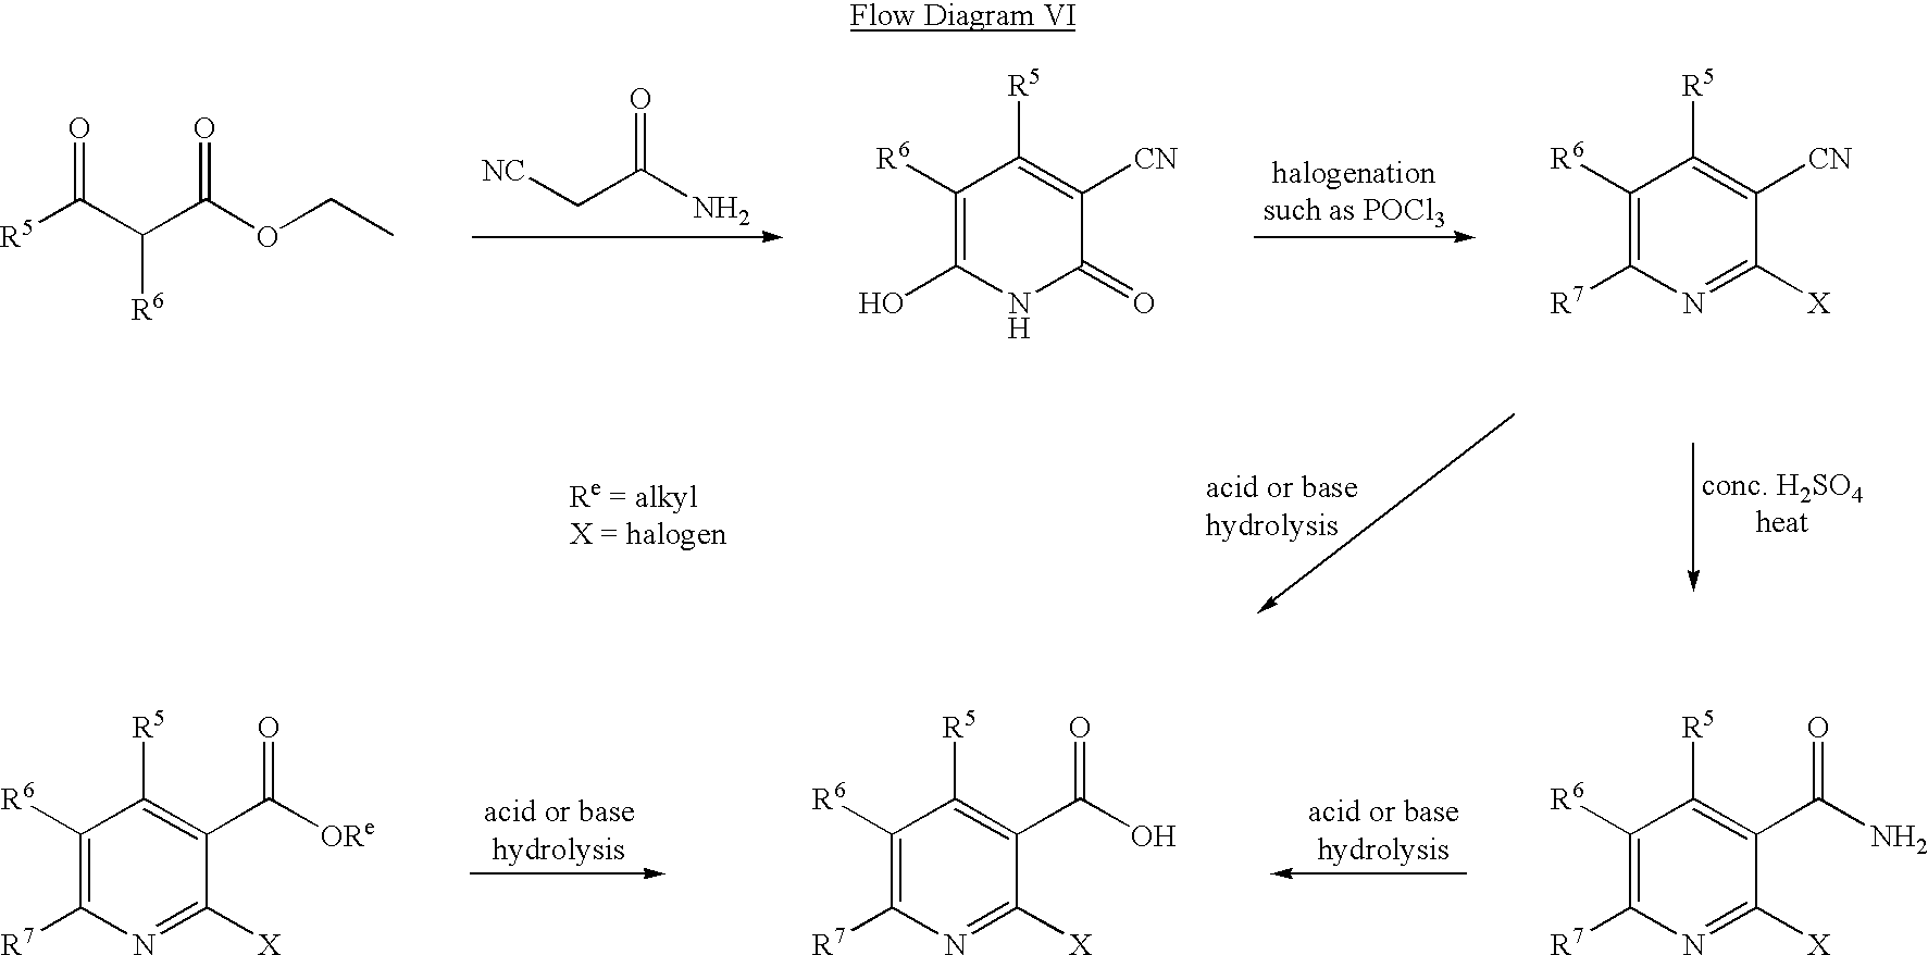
[R5]C(C(C(OCC)=O)[R6])=O.C1([R6])=C(O)NC(=O)C([CN])=C1[R5].C1([R6])=C([R7])N=C([X])C([CN])=C1[R5].[NC]CC(N)=O.C1([R6])=C([R7])N=C([X])C(C(=O)N)=C1[R5].C1([R6])=C([R7])N=C([X])C(C(O)=O)=C1[R5].C1([R6])=C([R7])N=C([X])C(C([ORe])=O)=C1[R5]
